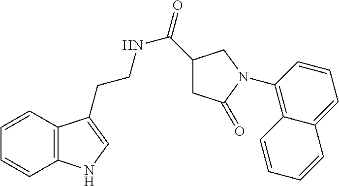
N(CCC1=CNC2=C1C=CC=C2)C(=O)C1CC(=O)N(C2=C3C(=CC=C2)C=CC=C3)C1
